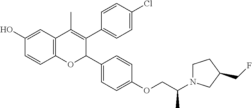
C12=C(C=C(O)C=C1)C(C)=C(C1=CC=C(Cl)C=C1)C(C1=CC=C(OCC(N3CCC(CF)C3)C)C=C1)O2
